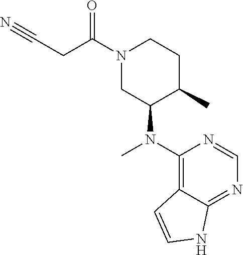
N1(C(CC#N)=O)CC(N(C)C2=C3C(=NC=N2)NC=C3)C(C)CC1
